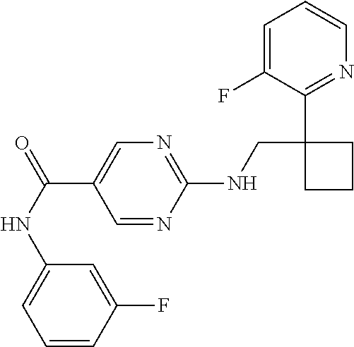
C1=C(F)C(C2(CNC3=NC=C(C(NC4=CC=CC(F)=C4)=O)C=N3)CCC2)=NC=C1
